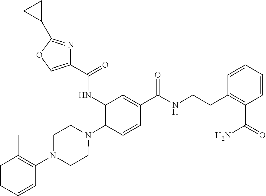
C1(NC(=O)C2=COC(C3CC3)=N2)=C(N2CCN(C3=C(C)C=CC=C3)CC2)C=CC(C(=O)NCCC2=C(C(=O)N)C=CC=C2)=C1
